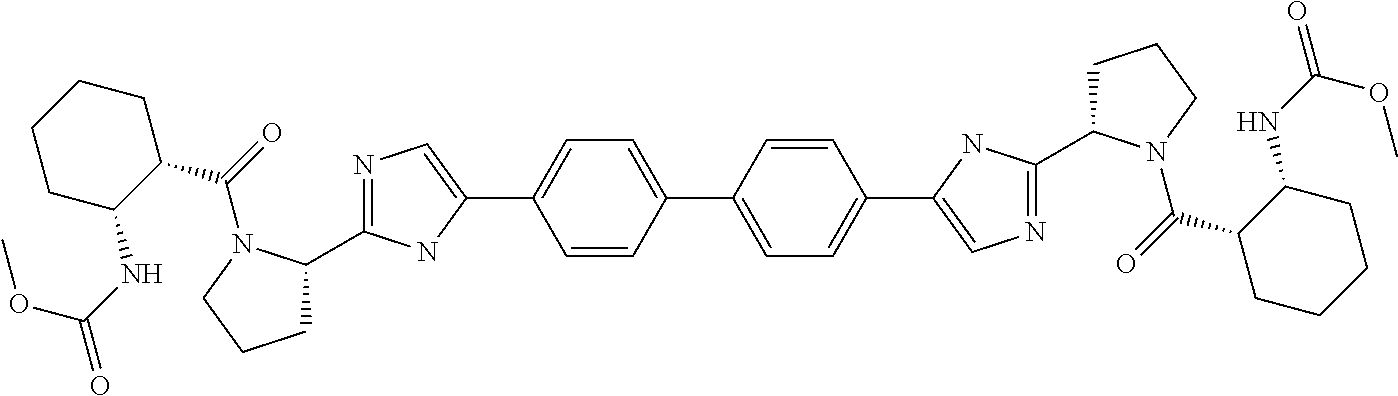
C1(C2=CC=C(C3=CN=C(C4CCCN4C(=O)C4CCCCC4NC(OC)=O)N3)C=C2)=CC=C(C2=CN=C(C3CCCN3C(=O)C3CCCCC3NC(OC)=O)N2)C=C1
